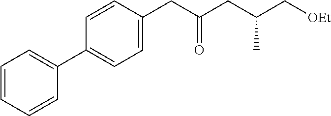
C1=CC=CC(C2=CC=C(CC(CC(C[OEt])C)=O)C=C2)=C1
